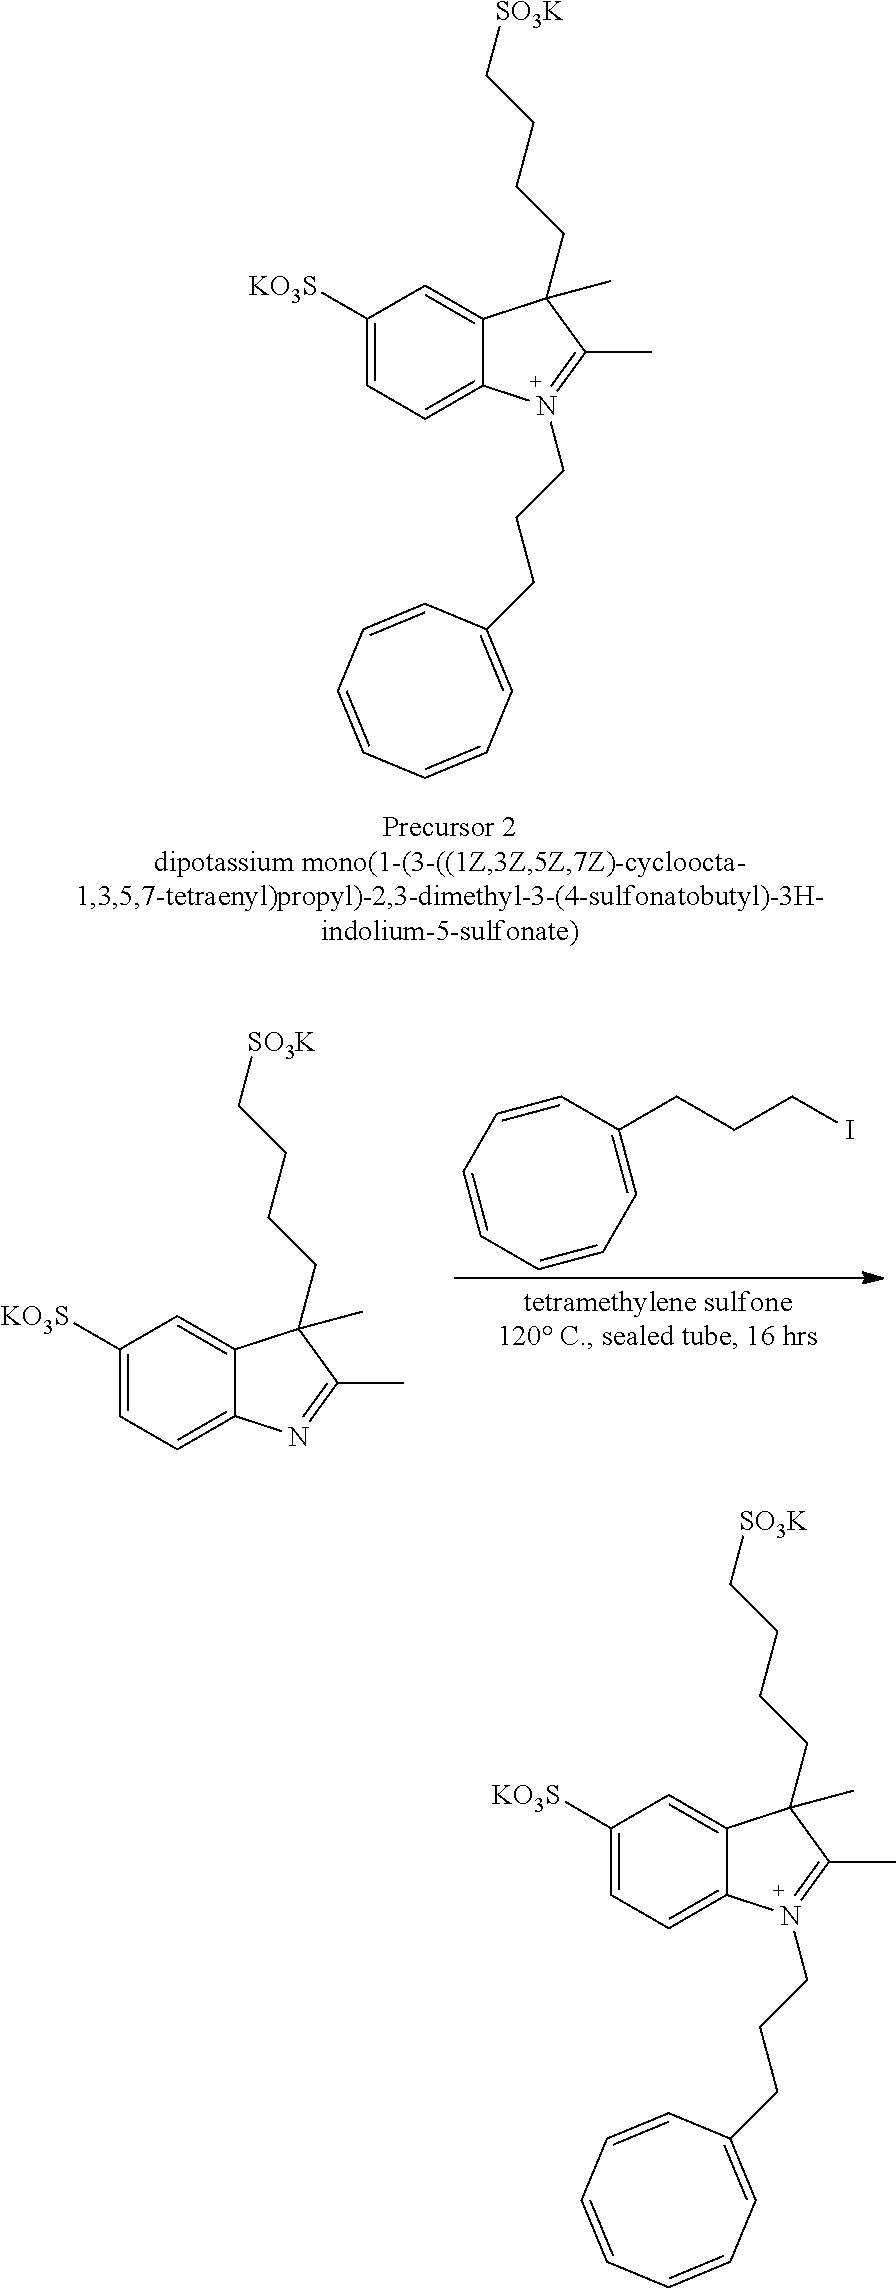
C1(CCCI)=CC=CC=CC=C1.C1([KO3S])=CC=C2C(=C1)C(C)(CCCC[SO3K])C(C)=N2.C1([KO3S])=CC=C2C(=C1)C(C)(CCCC[SO3K])C(C)=N2CCCC1=CC=CC=CC=C1.C1([KO3S])=CC=C2C(=C1)C(C)(CCCC[SO3K])C(C)=N2CCCC1=CC=CC=CC=C1
